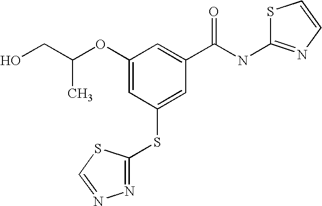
C1(OC(CO)C)=CC(SC2=NN=CS2)=CC(C(NC2=NC=CS2)=O)=C1
